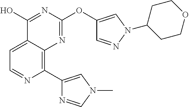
C1(C2=CN(C)C=N2)=C2C(=CC=N1)C(O)=NC(OC1=CN(C3CCOCC3)N=C1)=N2
